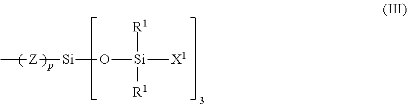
[Z]([Si]O[Si]([X1])([R1])[R1])C
